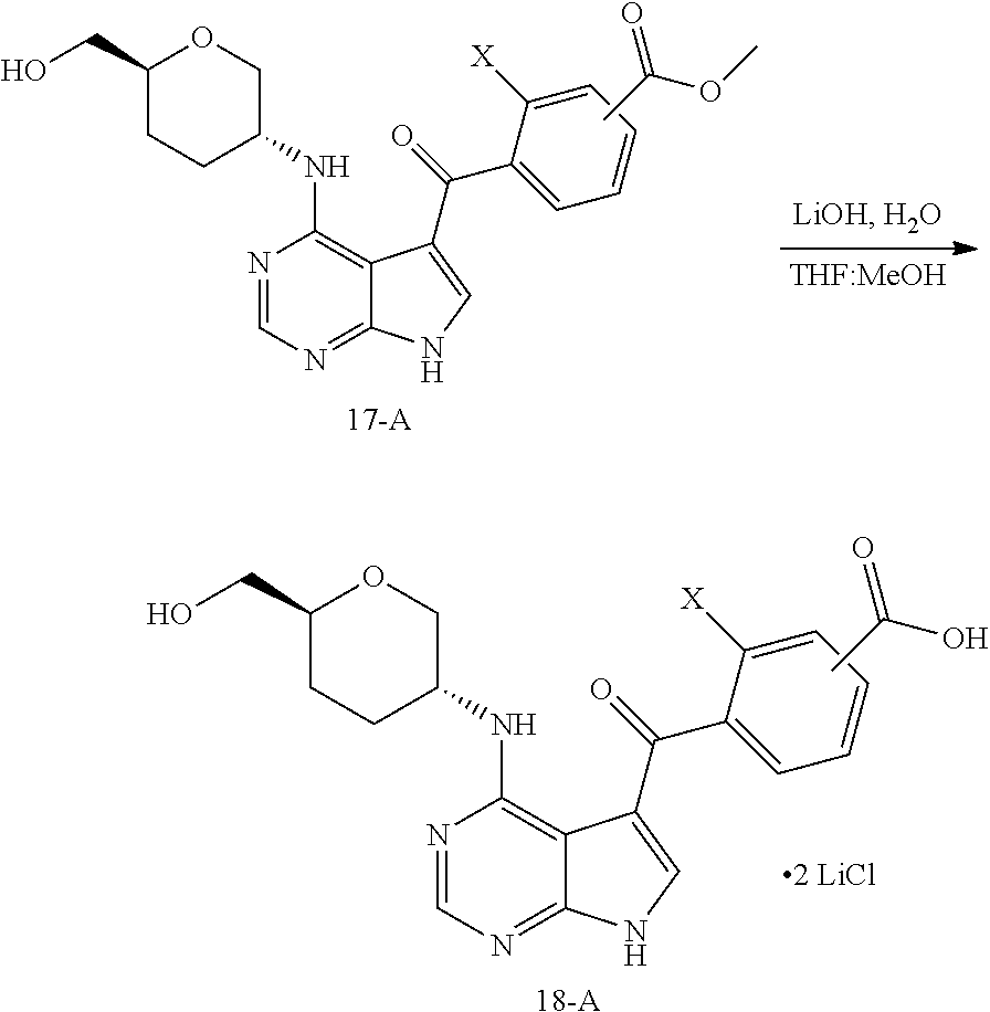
[18-A].N1=CN=C2C(=C1NC1COC(CO)CC1)C(C(C1=CC=CC=C1[X])=O)=CN2.CC(O)=O.N1=CN=C2C(=C1NC1COC(CO)CC1)C(C(C1=CC=CC=C1[X])=O)=CN2.CC(OC)=O.[17-A]
